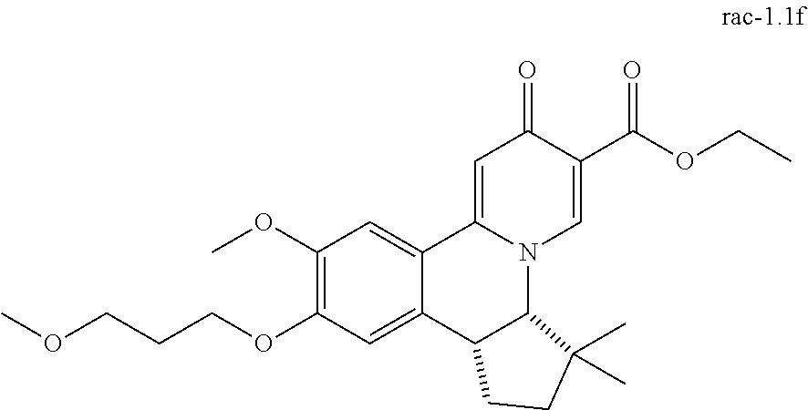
C1(OC)=C(OCCCOC)C=C2C(=C1)C1=CC(=O)C(C(OCC)=O)=CN1C1C2CCC1(C)C
